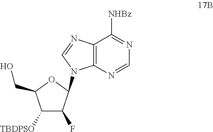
C1=NC2=C(C([NHBz])=N1)N=CN2C1C(F)C([TBDPSO])C(CO)O1
